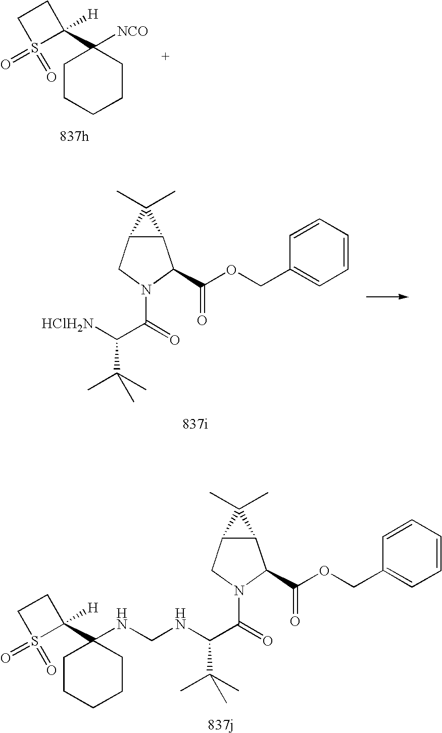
C1CCCCC1([NCO])C1([H])CCS1(=O)=O.C1=CC=CC=C1COC(=O)C1C2C(CN1C(=O)C(NCNC1(C3([H])CCS3(=O)=O)CCCCC1)C(C)(C)C)C2(C)C.C1=CC=CC=C1COC(=O)C1C2C(CN1C(=O)C([HClH2N])C(C)(C)C)C2(C)C
